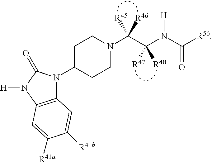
C12=C(N([H])C(=O)N1C1CCN(C(C(N([H])C(=O)[R50])([R47])[R48])([R45])[R46])CC1)C=C([R41a])C([R41b])=C2
